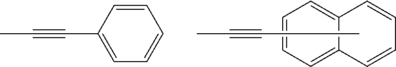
C1=C2C(=CC=C1)C=CC=C2.CC#CC.C1(C#CC)=CC=CC=C1
